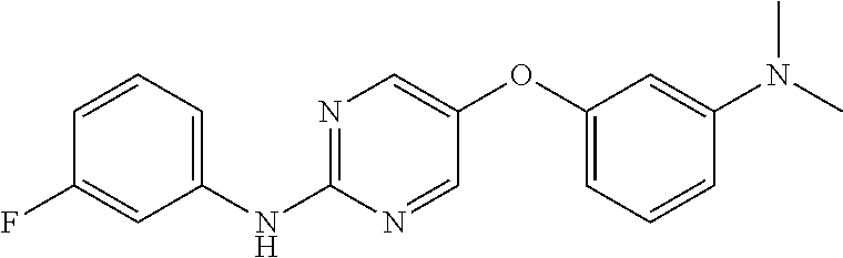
C1(NC2=NC=C(OC3=CC=CC(N(C)C)=C3)C=N2)=CC=CC(F)=C1
